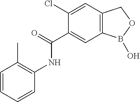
C1(Cl)=CC2=C(C=C1C(=O)NC1=C(C)C=CC=C1)B(O)OC2
